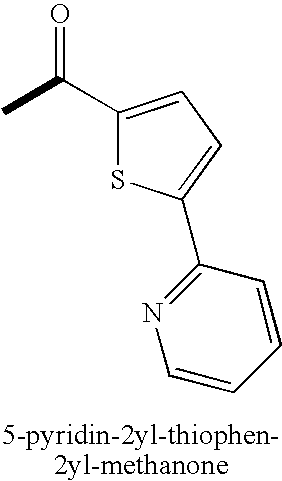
C1(C(C)=O)=CC=C(C2=NC=CC=C2)S1
